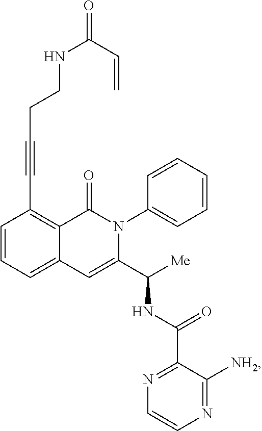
C1=CC=C2C(=C1C#CCCNC(=O)C=C)C(=O)N(C1=CC=CC=C1)C(C([Me])NC(C1=NC=CN=C1[NH2])=O)=C2
